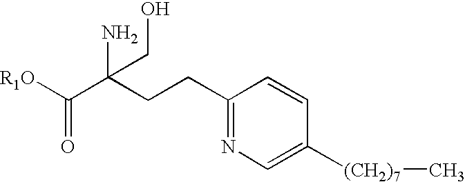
[R1O]C(C(CCC1=NC=C([(CH2)7]C)C=C1)(N)CO)=O
